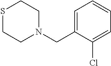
S1CCN(CC2=CC=CC=C2Cl)CC1
